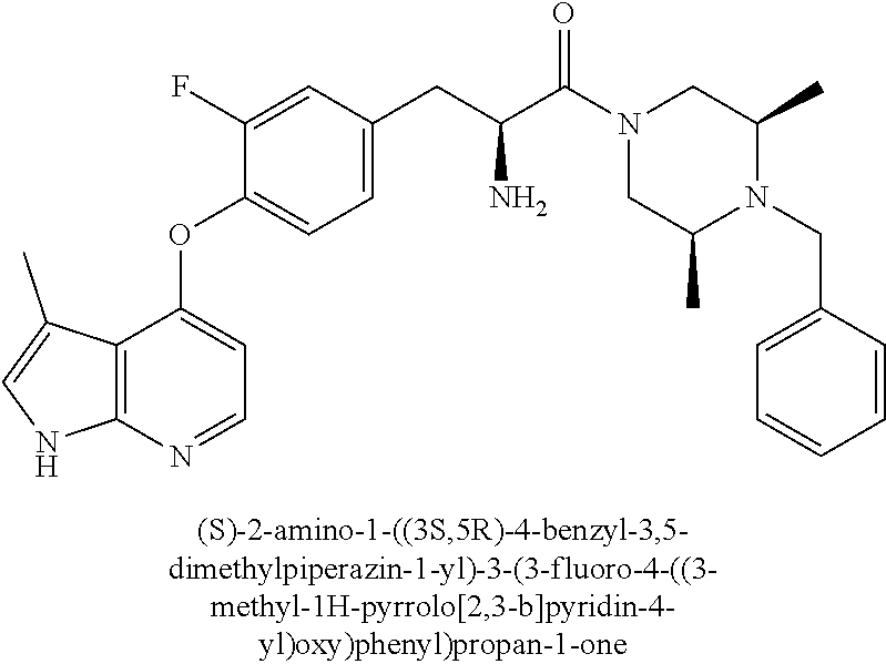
C1(F)=CC(CC(C(=O)N2CC(C)N(CC3=CC=CC=C3)C(C)C2)N)=CC=C1OC1=CC=NC2=C1C(C)=CN2
